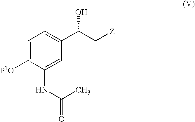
C1=C([P1O])C(NC(=O)C)=CC(C(O)C[Z])=C1
